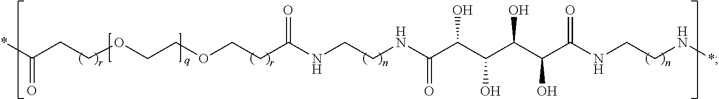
*C(=O)CCOCCOCCC(NCCNC(=O)C(C(C(C(C(NCCN*)=O)O)O)O)O)=O
